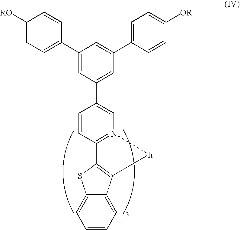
C1([RO])=CC=C(C2=CC(C3=CN4=C(C=C3)C3=C(C5=CC=CC=C5S3)[Ir]4)=CC(C3=CC=C([OR])C=C3)=C2)C=C1
